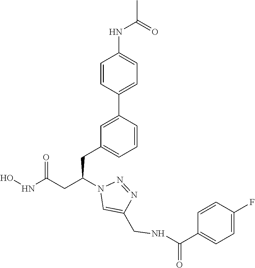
ONC(CC(N1C=C(CNC(C2=CC=C(F)C=C2)=O)N=N1)CC1=CC=CC(C2=CC=C(NC(=O)C)C=C2)=C1)=O
